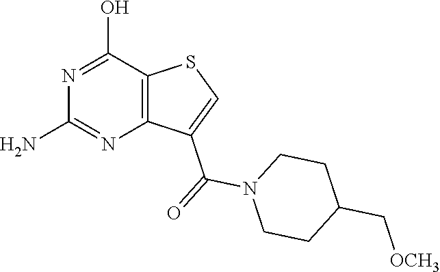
C12=C(C(O)=NC(N)=N1)SC=C2C(=O)N1CCC(C[OCH3])CC1
